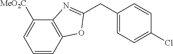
C1=CC2=C(C([MeO2C])=C1)N=C(CC1=CC=C(Cl)C=C1)O2
